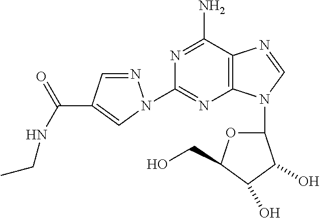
C1=NN(C2=NC3=C(C(N)=N2)N=CN3C2OC(CO)C(O)C2O)C=C1C(NCC)=O
